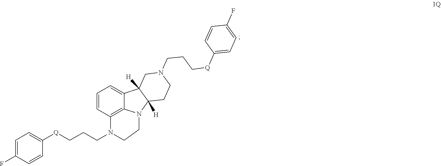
C1=CC2=C3C(=C1)C1([H])CN(CCC[Q]C4=CC=C(F)C=C4)CCC1([H])N3CCN2CCC[Q]C1=CC=C(F)C=C1
